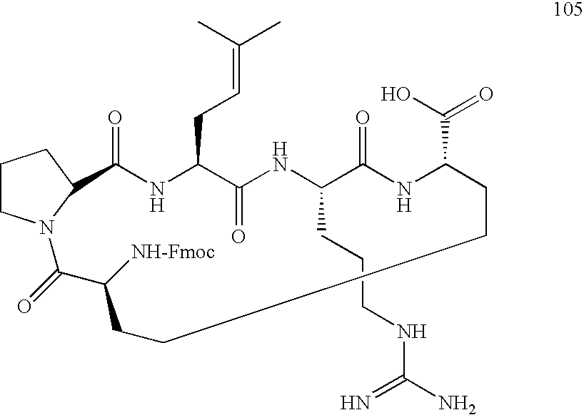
C1(=O)NC(CC=C(C)C)C(=O)NC(CCCNC(N)=N)C(=O)NC(C(O)=O)CCCCC([NH-Fmoc])C(=O)N2CCCC12
